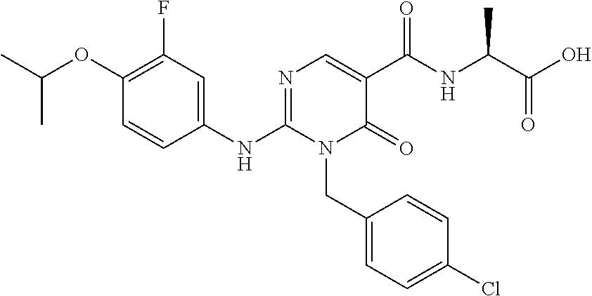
C1(F)=C(OC(C)C)C=CC(NC2=NC=C(C(NC(C(O)=O)C)=O)C(=O)N2CC2=CC=C(Cl)C=C2)=C1
